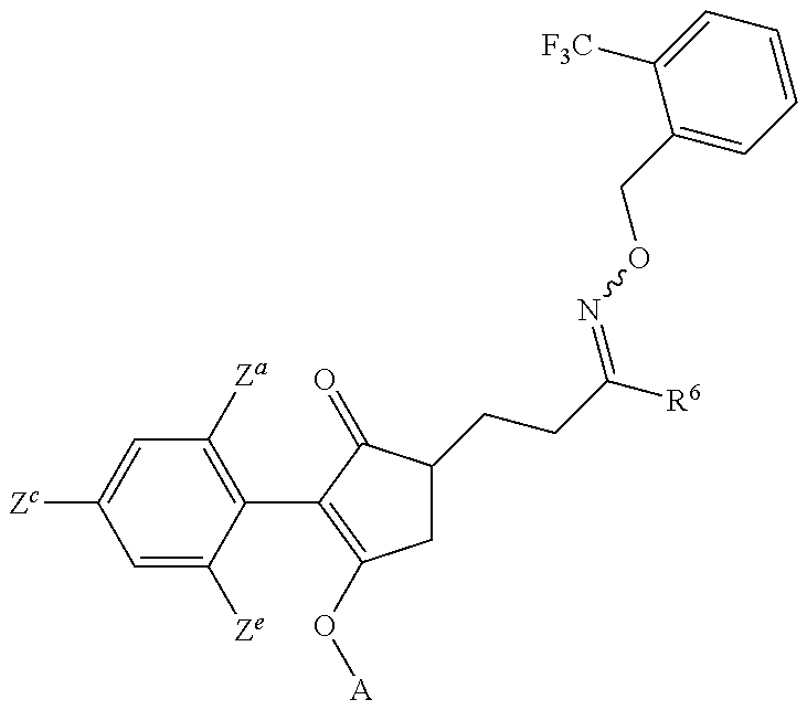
C1=C([Ze])C(C2=C(O[A])CC(CCC([R6])=NOCC3=CC=CC=C3[F3C])C2=O)=C([Za])C=C1[Zc]
